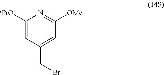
C1=C([iPrO])N=C([OMe])C=C1CBr
